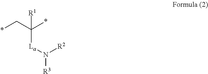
*CC(*)([R1])[La]N([R3])[R2]
